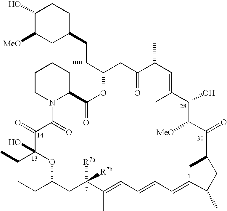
C1(O)C([MeO])CC(CC(C2CC(=O)C(C)C=C(C)C(O)C([MeO])C(=O)C(C)CC(C)C=CC=CC=C(C)C([R7a])([R7b])CC3CCC(C)C(O)(C(=O)C(=O)N4C(CCCC4)C(=O)O2)O3)C)CC1
